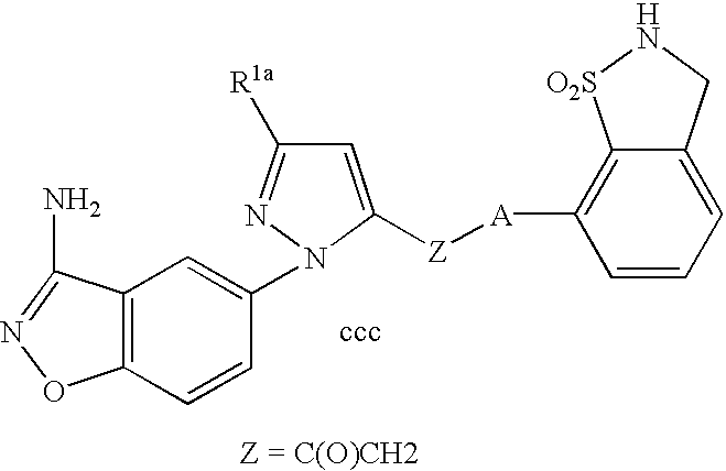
C1=C([Z][A]C2=C3C(=CC=C2)CN[O2S]3)N(C2=CC3=C(C=C2)ON=C3N)N=C1[R1a]
